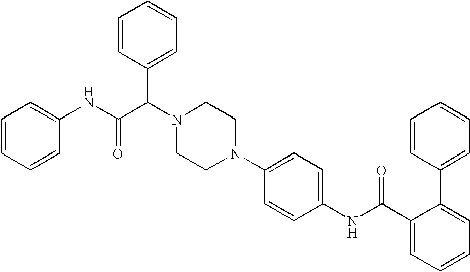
N1(C2=CC=C(NC(C3=CC=CC=C3C3=CC=CC=C3)=O)C=C2)CCN(C(C(NC2=CC=CC=C2)=O)C2=CC=CC=C2)CC1
